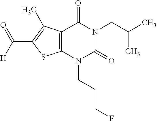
C12=C(N(CCCF)C(=O)N(CC(C)C)C1=O)SC(C(=O)[H])=C2C
